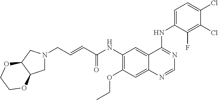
C1(NC(=O)C=CCN2CC3C(C2)OCCO3)=C(OCC)C=C2C(=C1)C(NC1=CC=C(Cl)C(Cl)=C1F)=NC=N2
